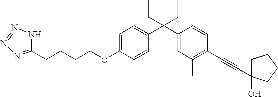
C1=C(OCCCCC2=NN=NN2)C(C)=CC(C(C2=CC(C)=C(C#CC3(O)CCCC3)C=C2)(CC)CC)=C1
